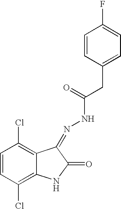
C1=CC(Cl)=C2C(=C1Cl)C(=NNC(=O)CC1=CC=C(F)C=C1)C(=O)N2
